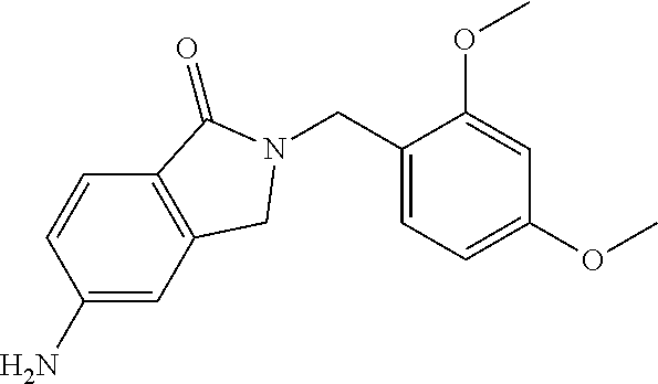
C1(N)=CC2=C(C=C1)C(=O)N(CC1=CC=C(OC)C=C1OC)C2
